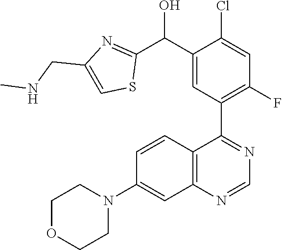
C1OCCN(C2=CC3=C(C=C2)C(C2=C(F)C=C(Cl)C(C(C4=NC(CNC)=CS4)O)=C2)=NC=N3)C1
